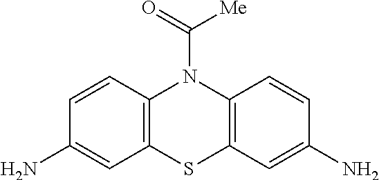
C12=C(C=CC(N)=C1)N(C(=O)[Me])C1=C(S2)C=C(N)C=C1
